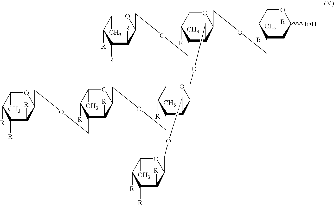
C(OCC1C([R])C([R])C([R])C(C)O1)C1C(COCC2C(COCC3C([R])C([R])C([R])C(C)O3)C(COCC3C([R])C(COCC4C([R])C([R])C([R])C(C)O4)C([R])C(C)O3)C([R])C(C)O2)C(COCC2C([R])C([RH])OC(C)C2[R])OC(C)C1[R]
